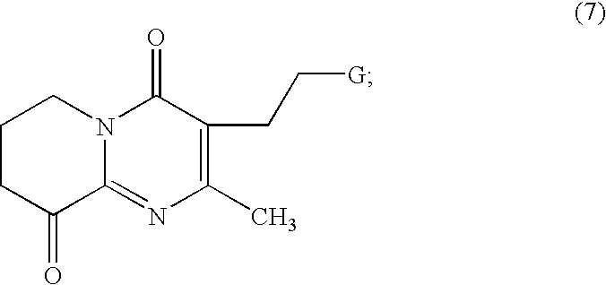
C1CC(=O)C2=NC(C)=C(CC[G])C(=O)N2C1
